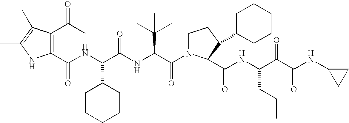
C1(C(=O)NC(C(NC(C(=O)N2CCC(C3CCCCC3)C2C(NC(C(C(NC2CC2)=O)=O)CCC)=O)C(C)(C)C)=O)C2CCCCC2)=C(C(=O)C)C(C)=C(C)N1
